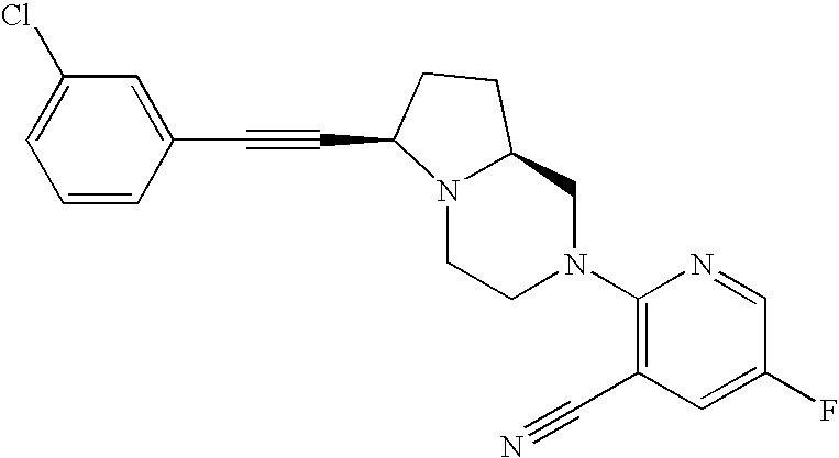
N12CCN(C3=C(C#N)C=C(F)C=N3)CC1CCC2C#CC1=CC(Cl)=CC=C1
